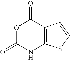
O1C(=O)NC2=C(C1=O)C=CS2
